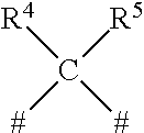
C([R5])([R4])([#])[#]
